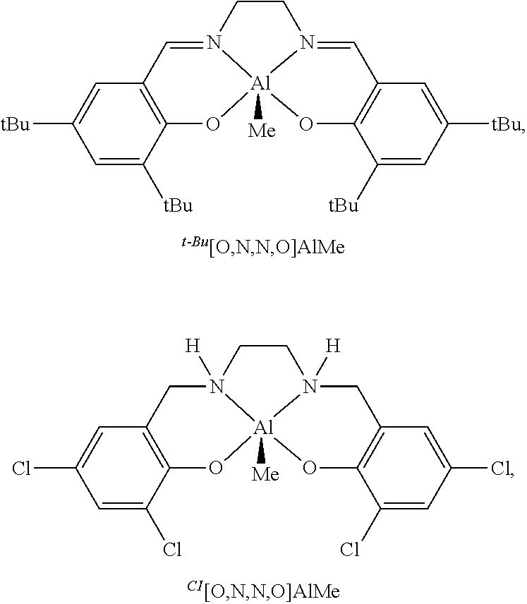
C12=C(C([tBu])=CC([tBu])=C1)O[Al]13([Me])N(=C2)CCN1=CC1=C(O3)C([tBu])=CC([tBu])=C1.C12=C(C(Cl)=CC(Cl)=C1)O[Al]13([Me])N([H])(C2)CCN1([H])CC1=C(O3)C(Cl)=CC(Cl)=C1
